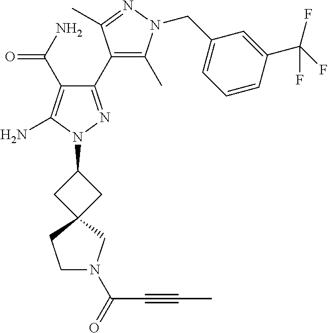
C1(C(=O)N)=C(N)N(C2CC3(C2)CCN(C(=O)C#CC)C3)N=C1C1=C(C)N(CC2=CC=CC(C(F)(F)F)=C2)N=C1C
